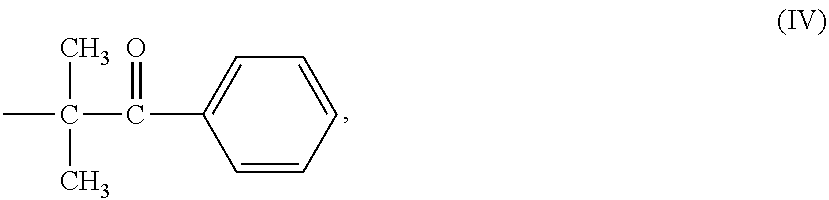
CC(C(=O)C1=CC=CC=C1)(C)C
